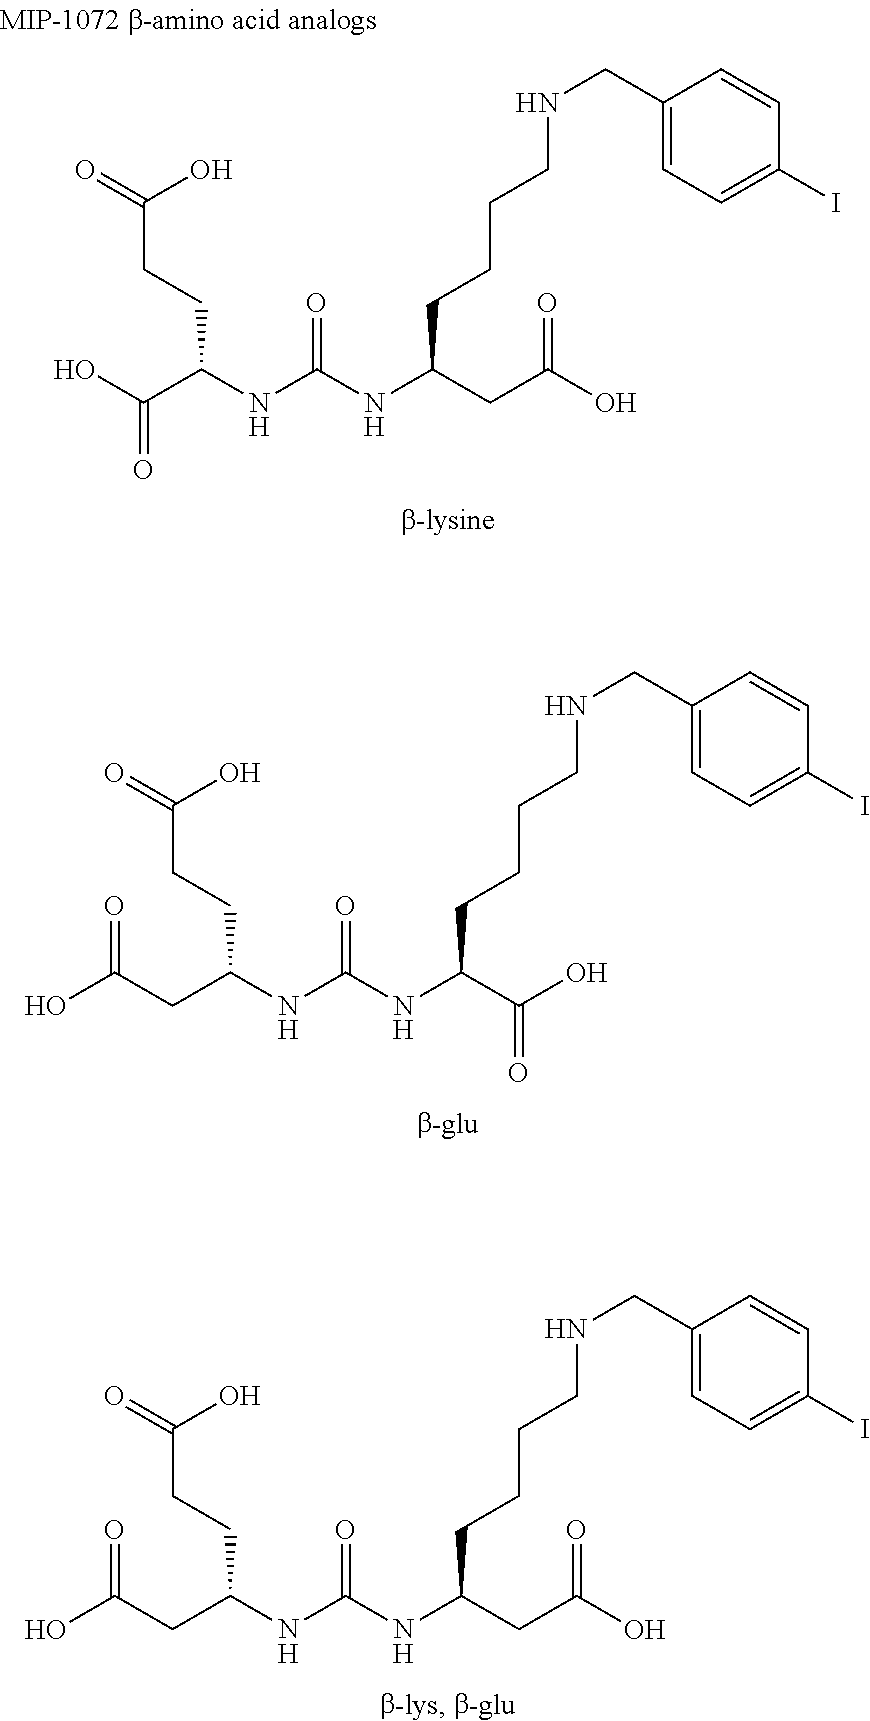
OC(C(NC(NC(CC(O)=O)CCC(=O)O)=O)CCCCNCC1=CC=C(I)C=C1)=O.C(CC(NC(NC(CC(O)=O)CCC(=O)O)=O)CCCCNCC1=CC=C(I)C=C1)(O)=O.OC(CC(NC(NC(C(O)=O)CCC(=O)O)=O)CCCCNCC1=CC=C(I)C=C1)=O
